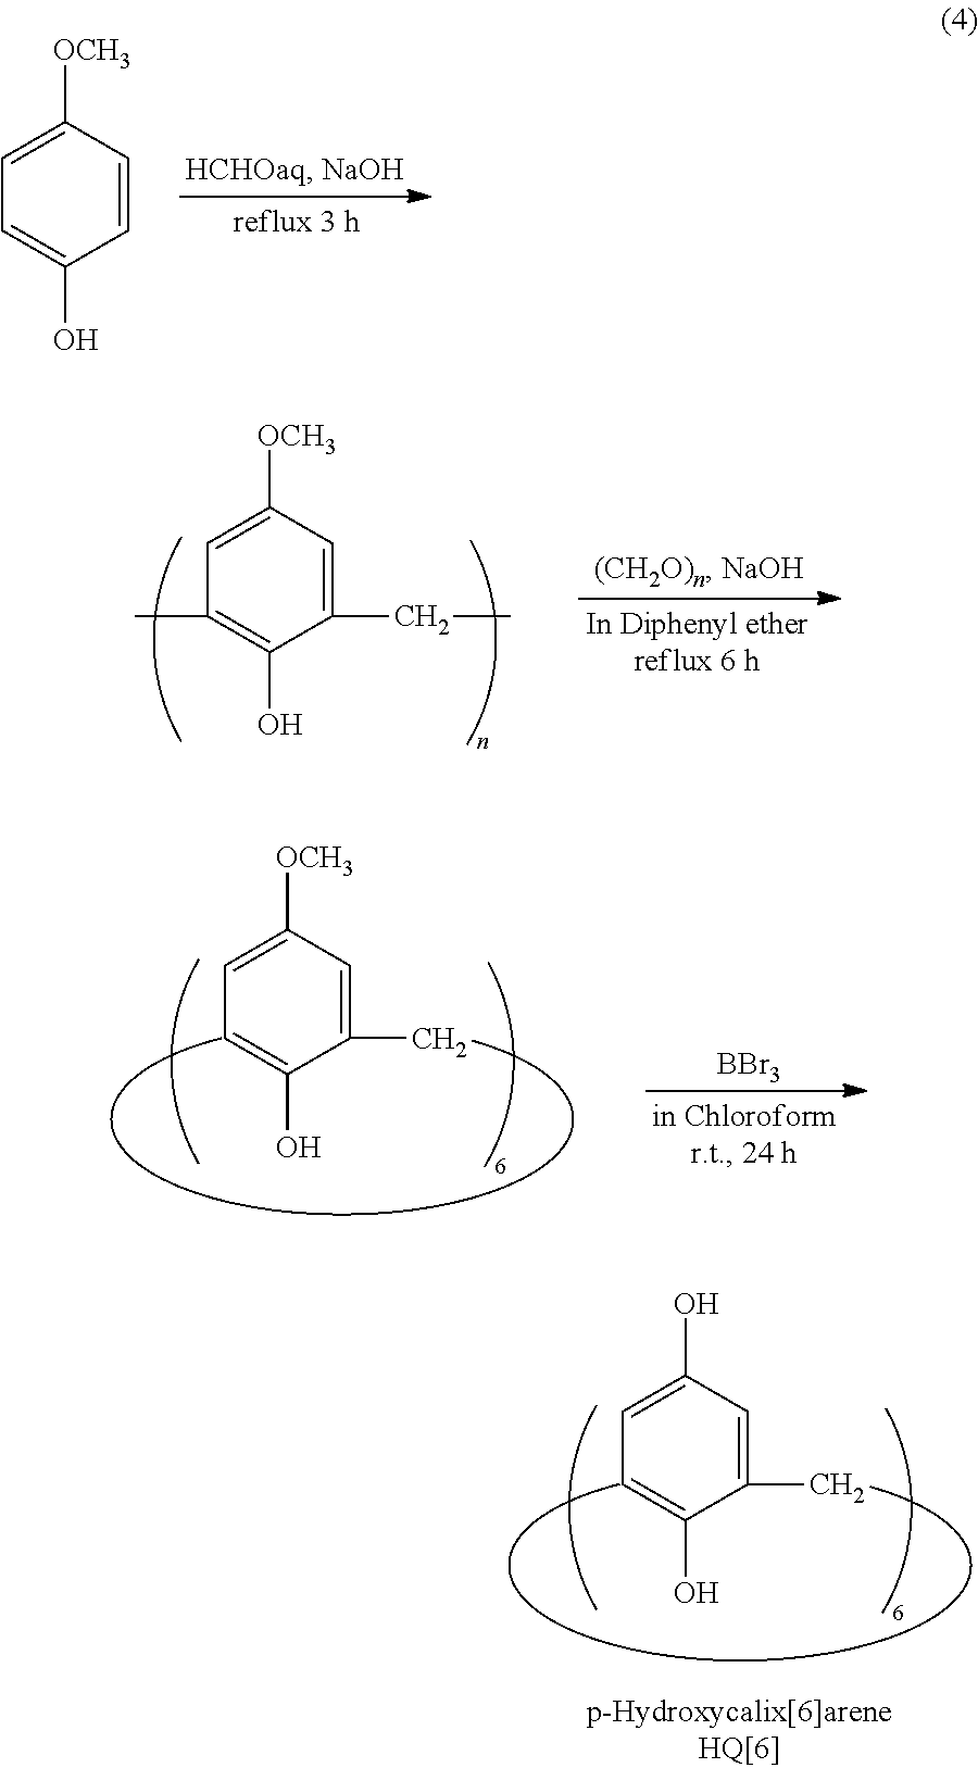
C1(C)=CC(O)=CC=C1O.C1=CC([OCH3])=CC=C1O.C1(CC)=CC([OCH3])=CC(C)=C1O.C1(C)=CC([OCH3])=CC=C1O.[BBr3]
